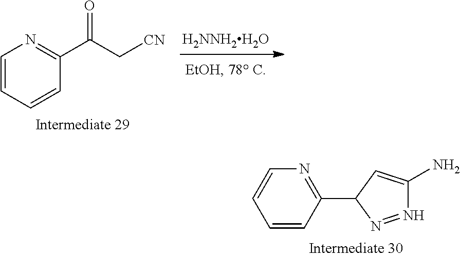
[H2NNH2H2O].C1=CC=CN=C1C(C[CN])=O.C1=CC(C2C=C(N)N=N2)=NC=C1
